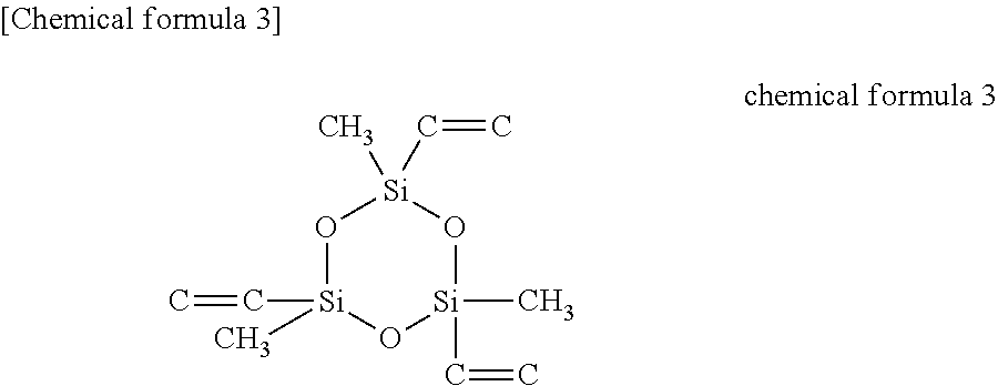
O1[Si](C=C)(C)O[Si](C)(C=C)O[Si]1(C)C=C
